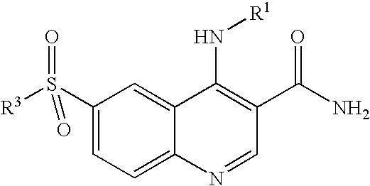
C1(S([R3])(=O)=O)=CC=C2C(=C1)C(N[R1])=C(C(N)=O)C=N2
